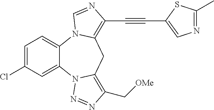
C1=C(Cl)C=C2C(=C1)N1C(=C(C#CC3=CN=C(C)S3)N=C1)CC1=C(C[OMe])N=NN21
